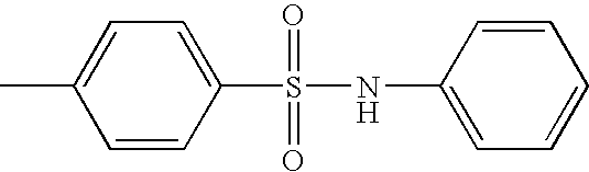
CC1=CC=C(S(NC2=CC=CC=C2)(=O)=O)C=C1
